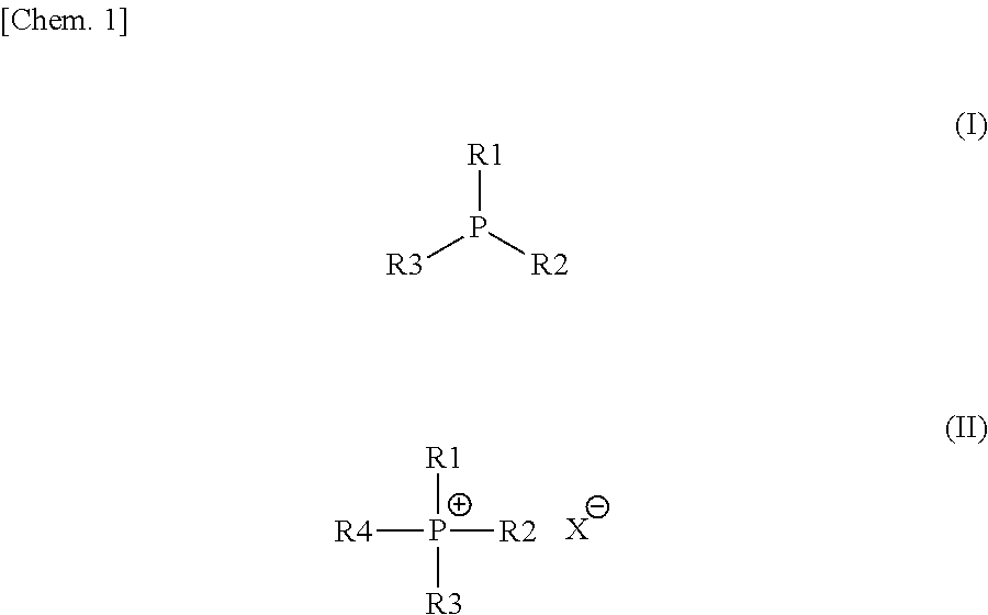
[R1][P+]([R2])([R4])[R3].[X].[R1]P([R2])[R3]
